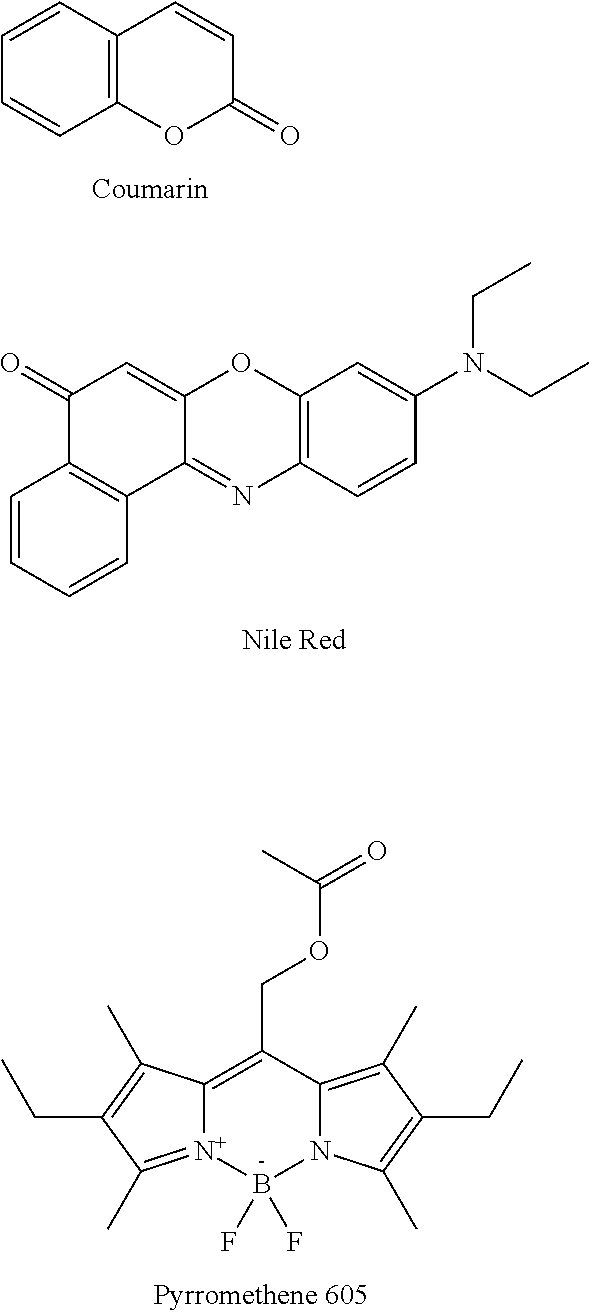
C12=C(C=CC(N(CC)CC)=C1)N=C1C(=CC(=O)C3=C1C=CC=C3)O2.C1=CC2=C(C=C1)C=CC(=O)O2.C12=C(COC(=O)C)C3=C(C)C(CC)=C(C)N3B(F)(F)[N+]1=C(C)C(CC)=C2C
